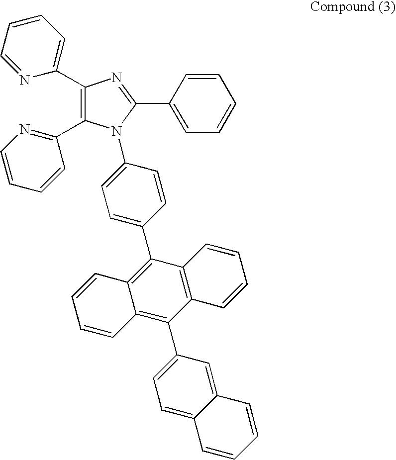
C1(C2=CC=CC=N2)=C(C2=NC=CC=C2)N(C2=CC=C(C3=C4C(=C(C5=CC=C6C(=C5)C=CC=C6)C5=C3C=CC=C5)C=CC=C4)C=C2)C(C2=CC=CC=C2)=N1
